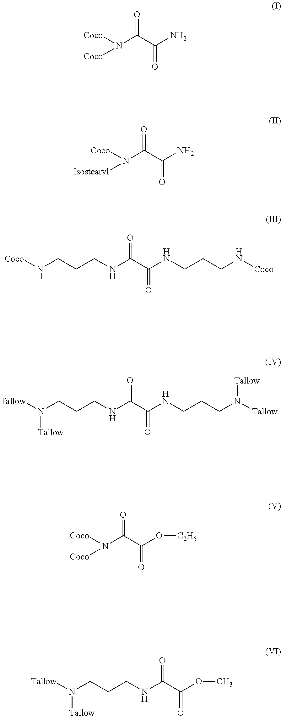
[Coco]N(C(C(N)=O)=O)[Coco].[Coco]N(C(C(N)=O)=O)[Isostearyl].N(CCCNC(C(NCCCN[Coco])=O)=O)[Coco].N(CCCNC(C(NCCCN([Tallow])[Tallow])=O)=O)([Tallow])[Tallow].[Coco]N(C(C(O[C2H5])=O)=O)[Coco].N(CCCNC(C(OC)=O)=O)([Tallow])[Tallow]
